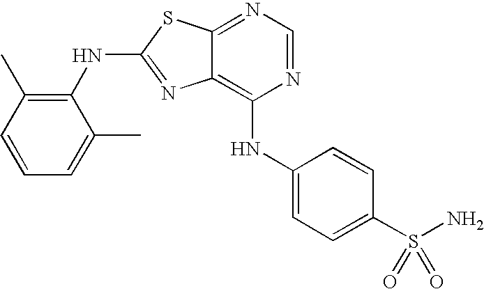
N1=CN=C2C(=C1NC1=CC=C(S(N)(=O)=O)C=C1)N=C(NC1=C(C)C=CC=C1C)S2
